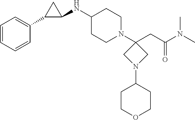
C1=CC=CC(C2C(NC3CCN(C4(CC(N(C)C)=O)CN(C5CCOCC5)C4)CC3)C2)=C1
